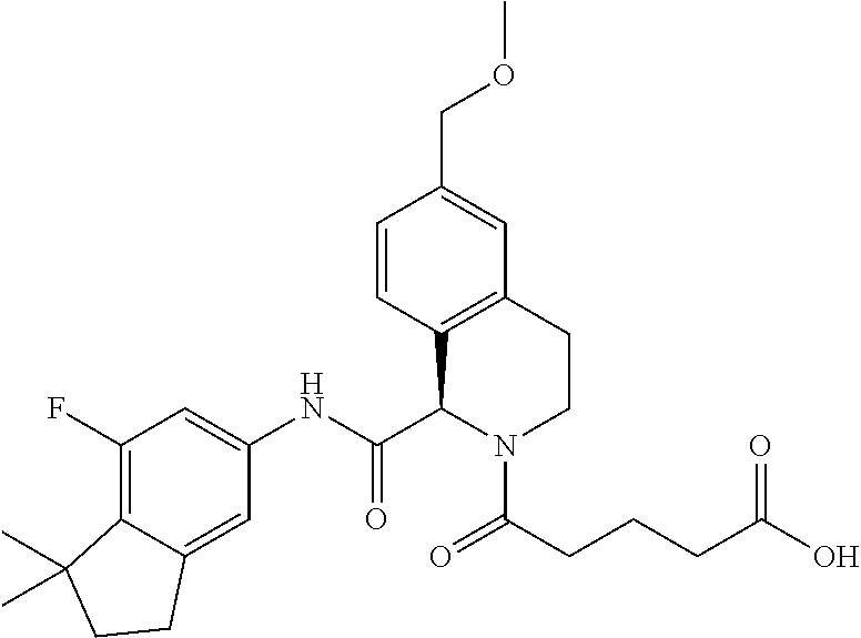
C1(F)=C2C(=CC(NC(C3C4=C(CCN3C(=O)CCCC(=O)O)C=C(COC)C=C4)=O)=C1)CCC2(C)C
